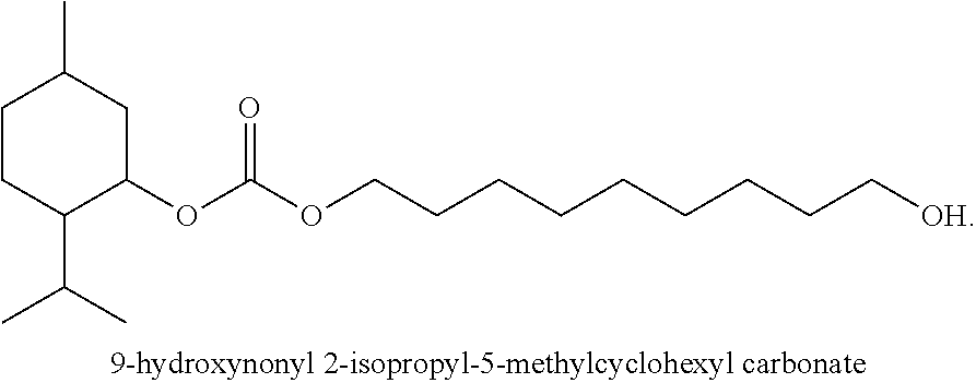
C1CC(C(C)C)C(OC(OCCCCCCCCC[OH])=O)CC1C
